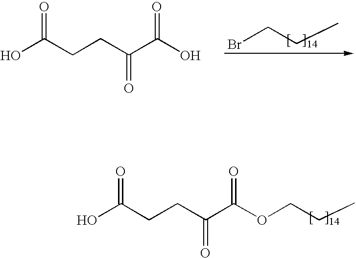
BrCCC.OC(CCC(C(O)=O)=O)=O.OC(CCC(C(OCCC)=O)=O)=O
